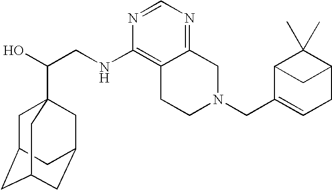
C(CNC1=C2C(=NC=N1)CN(CC1=CCC3C(C)(C)C1C3)CC2)(O)C12CC3CC(CC(C1)C3)C2
